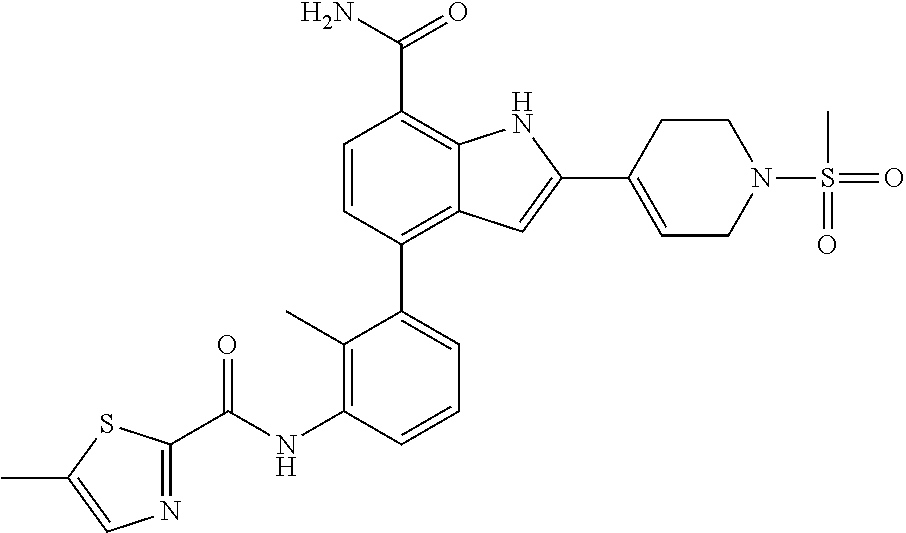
C1=C(C2=CC3=C(C4=CC=CC(NC(=O)C5=NC=C(C)S5)=C4C)C=CC(C(N)=O)=C3N2)CCN(S(=O)(C)=O)C1
